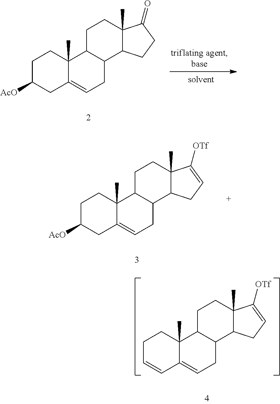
C1C([AcO])CC2=CCC3C(C2(C)C1)CCC1(C)C3CCC1=O.C1C([AcO])CC2=CCC3C(C2(C)C1)CCC1(C)C3CC=C1[OTf].C1C=CC2=CCC3C(C2(C)C1)CCC1(C)C3CC=C1[OTf]
